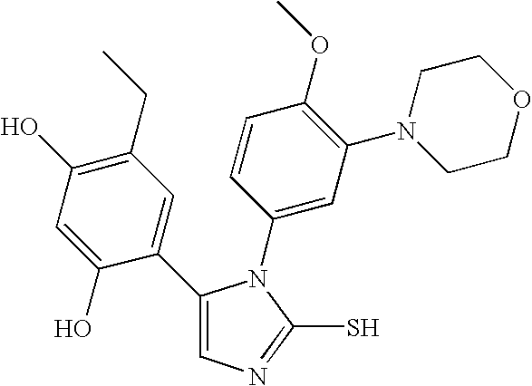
C1(C2=CC(CC)=C(O)C=C2O)=CN=C(S)N1C1=CC(N2CCOCC2)=C(OC)C=C1
